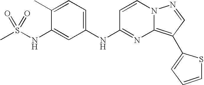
C1(C)=CC=C(NC2=NC3=C(C4=CC=CS4)C=NN3C=C2)C=C1NS(C)(=O)=O
